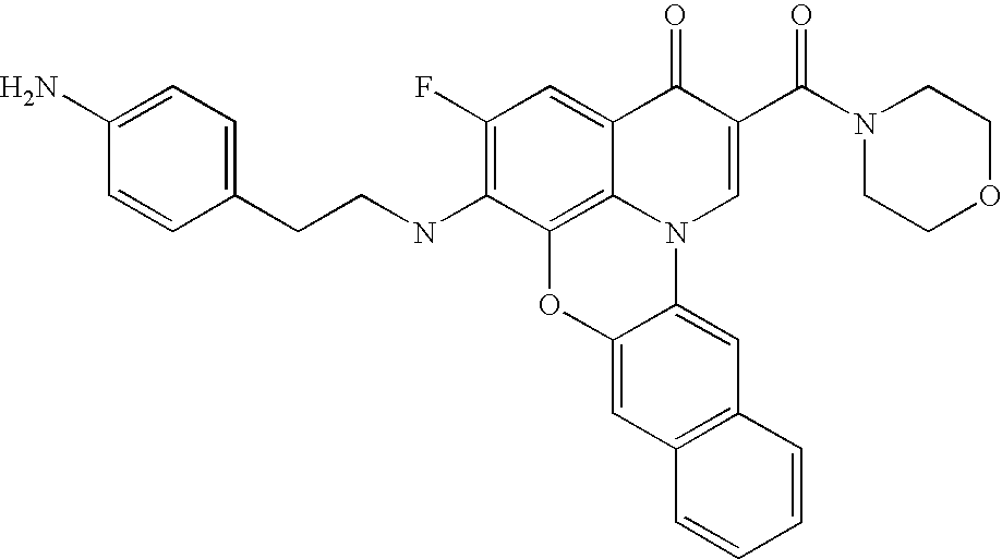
C12=C3C(=CC(F)=C1NCCC1=CC=C(N)C=C1)C(=O)C(C(N1CCOCC1)=O)=CN3C1=CC3=C(C=C1O2)C=CC=C3
